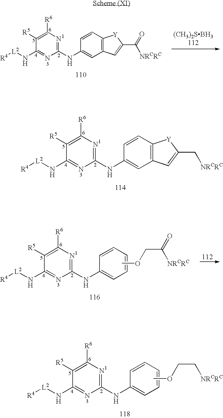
C1(NC2=CC3=C(C=C2)[Y]C(C[NRCRC])=C3)=NC([R6])=C([R5])C(N[L2][R4])=N1.C1(NC2=CC=CC=C2)=NC([R6])=C([R5])C(N[L2][R4])=N1.COCC[NRCRC].C1(NC2=CC3=C(C=C2)[Y]C(C(=O)[NRCRC])=C3)=NC([R6])=C([R5])C(N[L2][R4])=N1.C1(NC2=CC=CC=C2)=NC([R6])=C([R5])C(N[L2][R4])=N1.COCC(=O)[NRCRC]
